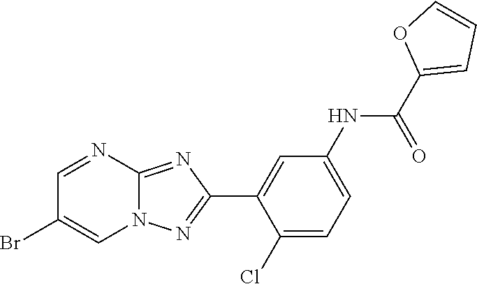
C1(Cl)=CC=C(NC(C2=CC=CO2)=O)C=C1C1=NN2C(=N1)N=CC(Br)=C2
